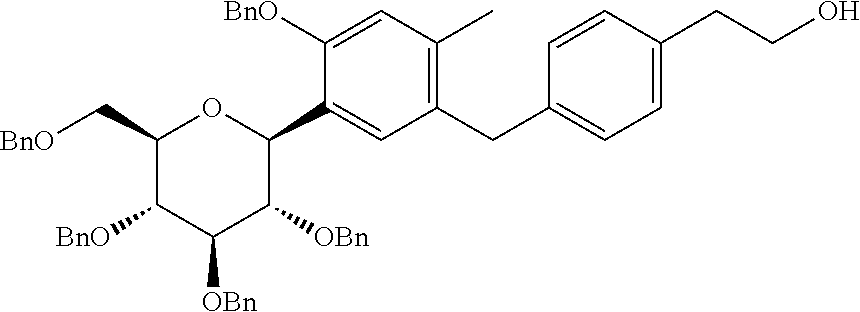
C1(C[BnO])C([BnO])C([OBn])C([OBn])C(C2=CC(CC3=CC=C(CCO)C=C3)=C(C)C=C2[BnO])O1
